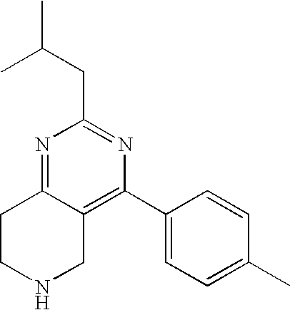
N1=C2C(=C(C3=CC=C(C)C=C3)N=C1CC(C)C)CNCC2
